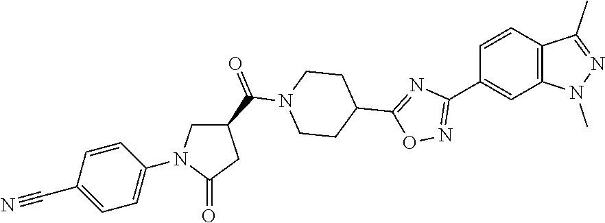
C1=CC(C2=NOC(C3CCN(C(C4CN(C5=CC=C(C#N)C=C5)C(=O)C4)=O)CC3)=N2)=CC2=C1C(C)=NN2C
